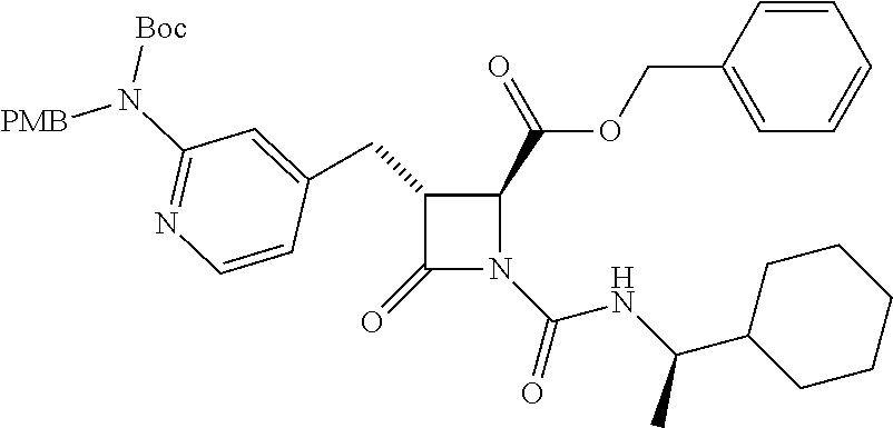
O(C(C1C(CC2=CC(N([Boc])[PMB])=NC=C2)C(=O)N1C(NC(C1CCCCC1)C)=O)=O)CC1=CC=CC=C1
